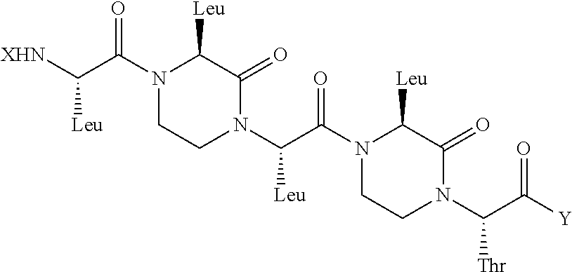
N1(C(C([XHN])[Leu])=O)CCN(C(C(N2CCN(C(C([Y])=O)[Thr])C(=O)C2[Leu])=O)[Leu])C(=O)C1[Leu]
